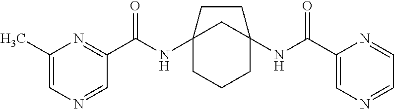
C12(NC(C3=NC(C)=CN=C3)=O)CCCC(NC(C3=CN=CC=N3)=O)(C1)CC2
